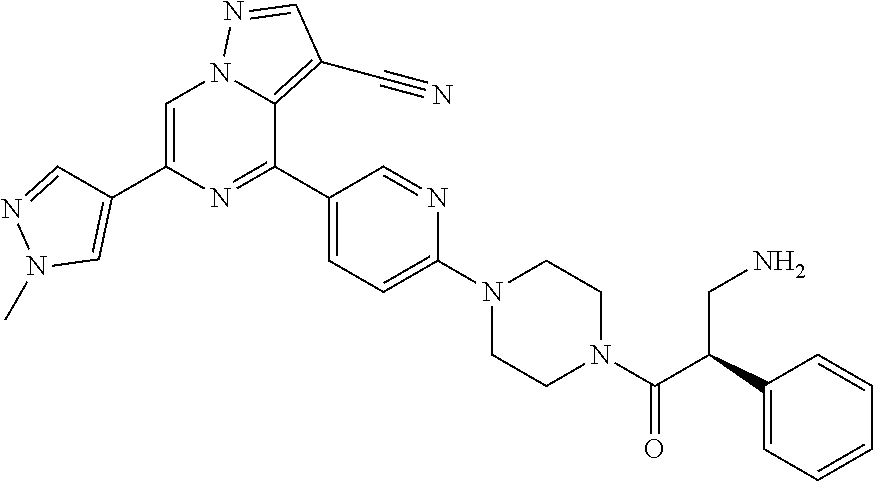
C1(C(C(N2CCN(C3=CC=C(C4=NC(C5=CN(C)N=C5)=CN5C4=C(C#N)C=N5)C=N3)CC2)=O)CN)=CC=CC=C1
